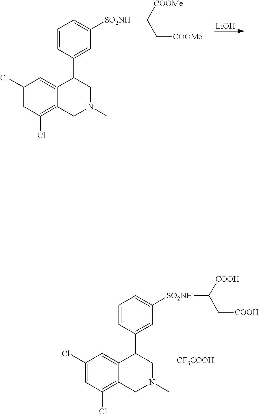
[LiOH].C1(Cl)=CC(Cl)=C2C(=C1)C(C1=CC([SO2NH]C(C[COOMe])[COOMe])=CC=C1)CN(C)C2.C1(Cl)=CC(Cl)=C2C(=C1)C(C1=CC([SO2NH]C(C[COOH])[COOH])=CC=C1)CN(C)C2.[CF3COOH]
